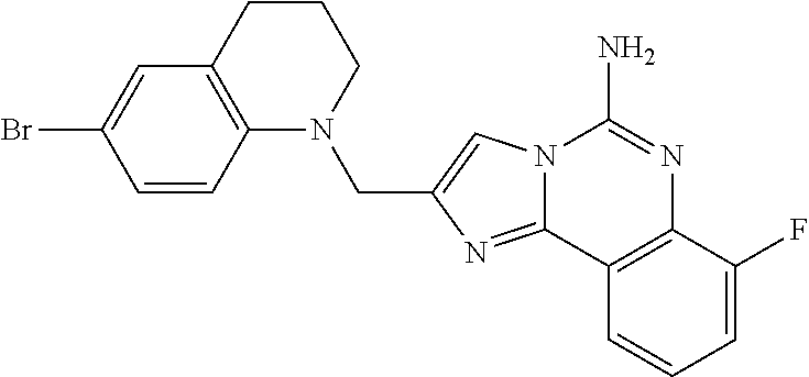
C1C2=C(N(CC3=CN4C(=N3)C3=C(N=C4N)C(F)=CC=C3)CC1)C=CC(Br)=C2
